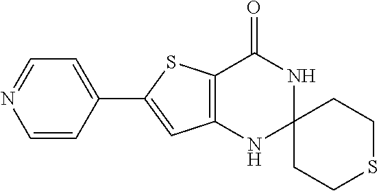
C12=C(NC3(NC1=O)CCSCC3)C=C(C1=CC=NC=C1)S2
